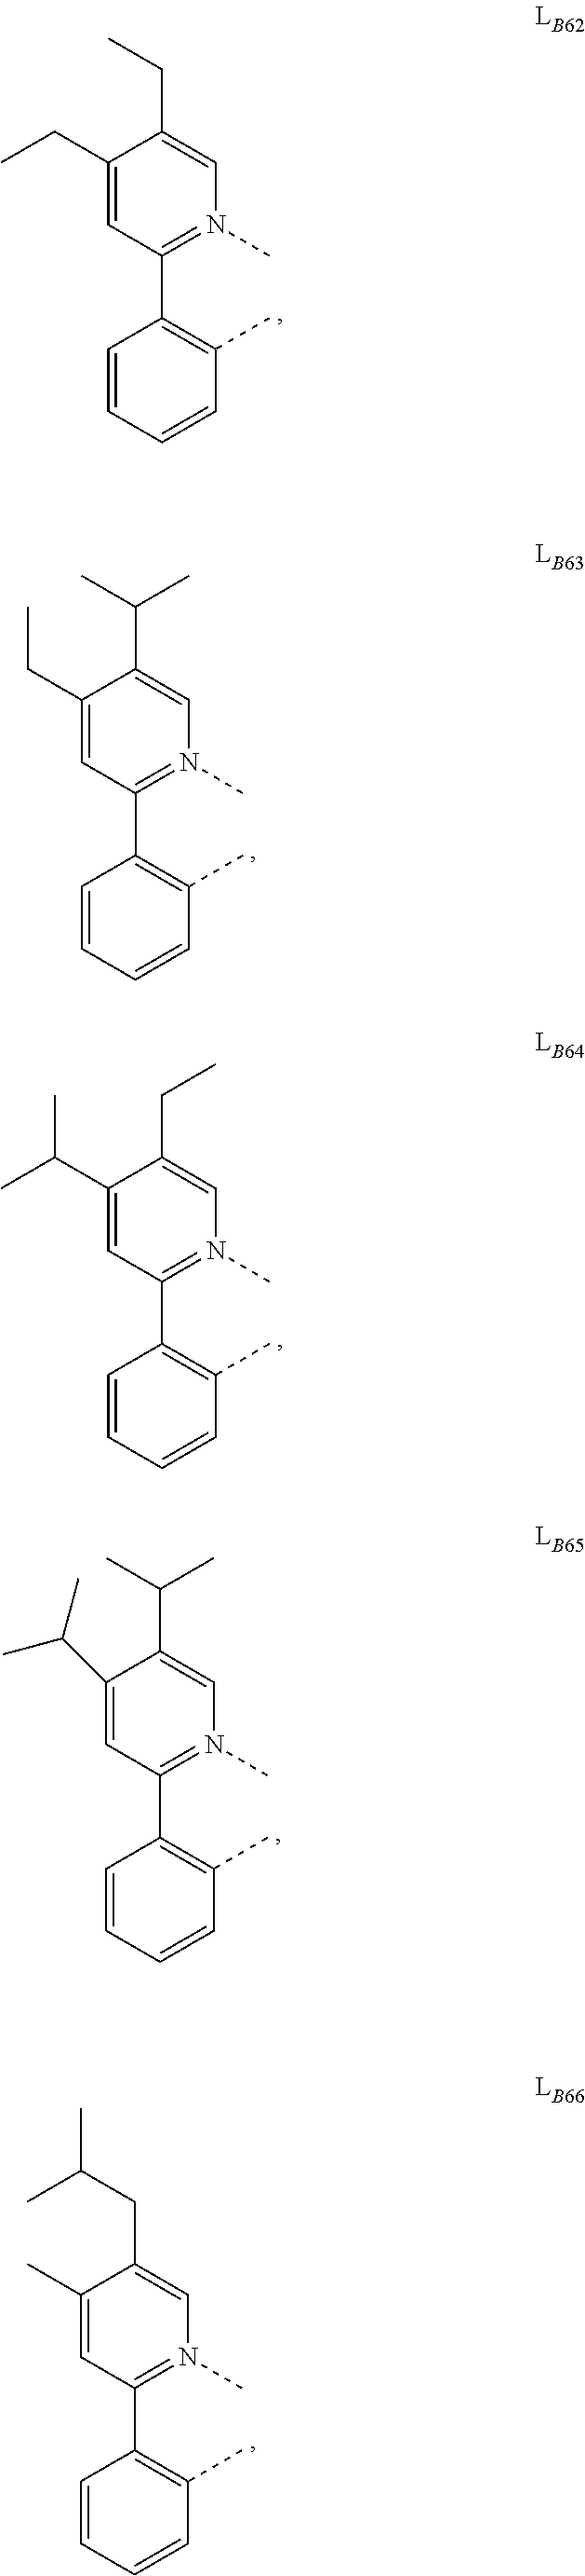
C1(CC)=CC(C2=C(C)C=CC=C2)=N(C)C=C1CC.C1(CC)=CC(C2=C(C)C=CC=C2)=N(C)C=C1C(C)C.C1(C(C)C)=CC(C2=C(C)C=CC=C2)=N(C)C=C1CC.C1(C(C)C)=CC(C2=C(C)C=CC=C2)=N(C)C=C1C(C)C.C1(C)=CC(C2=C(C)C=CC=C2)=N(C)C=C1CC(C)C
